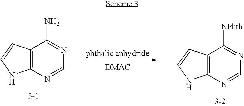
C12=C(N=CN=C1N)NC=C2.C12=C(N=CN=C1[NPhth])NC=C2
